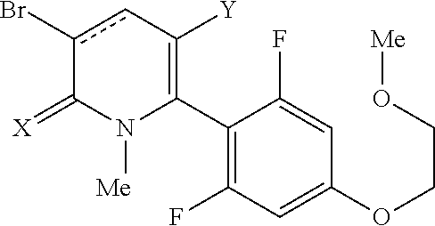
C1(C2=C([Y])cc(Br)C(=[X])N2[Me])=C(F)C=C(OCCO[Me])C=C1F
